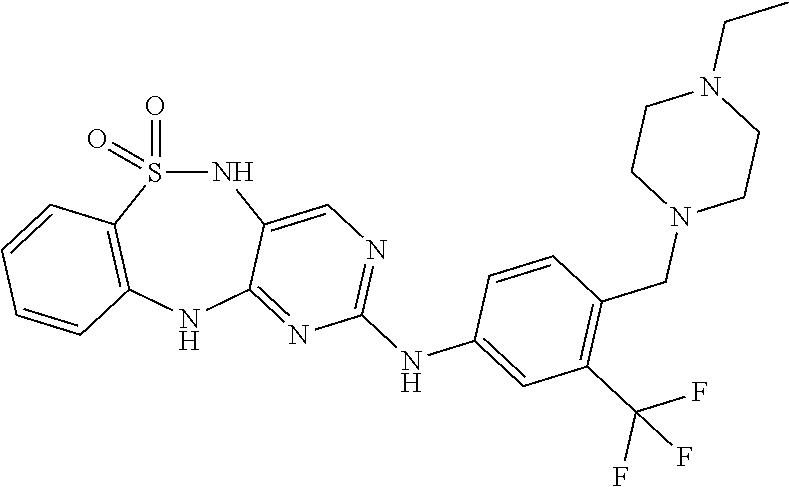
N1S(=O)(=O)C2=C(NC3=NC(NC4=CC(C(F)(F)F)=C(CN5CCN(CC)CC5)C=C4)=NC=C13)C=CC=C2
